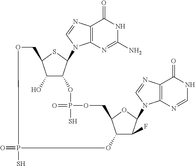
C12=C(N=CN1C1C3C(O)C(S1)COP(S)(=O)OC1C(F)C(N4C5=C(C(=O)NC=N5)N=C4)OC1COP(=O)(S)O3)C(=O)NC(N)=N2
